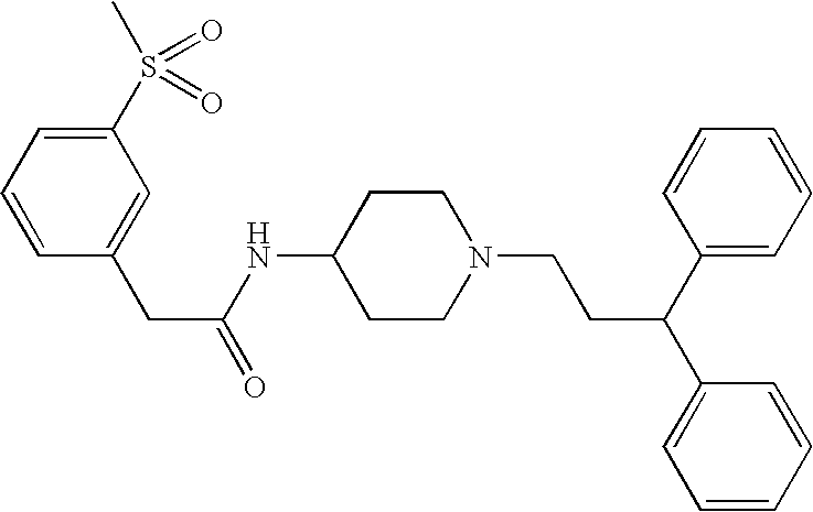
C1(NC(CC2=CC(S(C)(=O)=O)=CC=C2)=O)CCN(CCC(C2=CC=CC=C2)C2=CC=CC=C2)CC1
